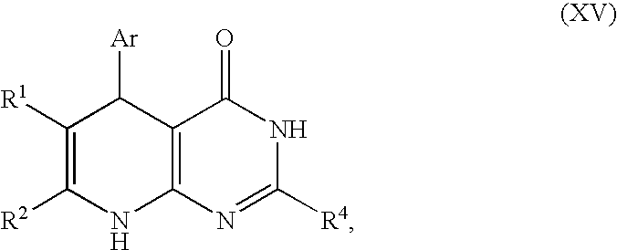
C12=C(N=C([R4])NC1=O)NC([R2])=C([R1])C2[Ar]
